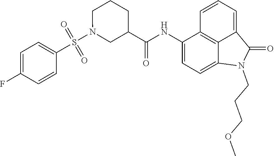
C1(NC(=O)C2CN(S(C3=CC=C(F)C=C3)(=O)=O)CCC2)=CC=C2C3=C1C=CC=C3C(=O)N2CCCOC
